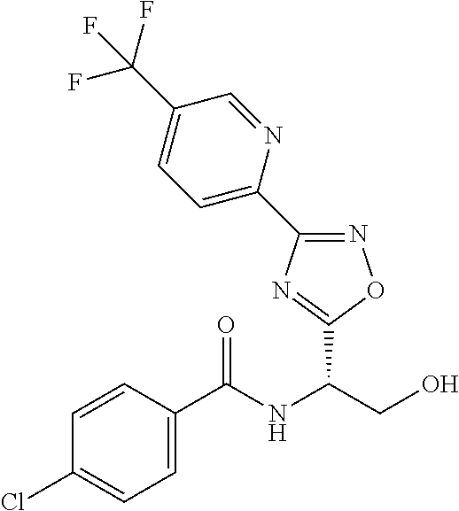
C(NC(CO)C1=NC(C2=CC=C(C(F)(F)F)C=N2)=NO1)(=O)C1=CC=C(Cl)C=C1
